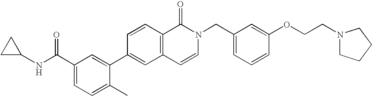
C1C(NC(C2=CC=C(C)C(C3=CC4=C(C=C3)C(=O)N(CC3=CC=CC(OCCN5CCCC5)=C3)C=C4)=C2)=O)C1
